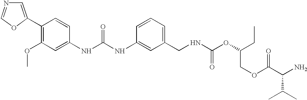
C1=C(C2=C(OC)C=C(NC(NC3=CC(CNC(OC(CC)COC(C(N)C(C)C)=O)=O)=CC=C3)=O)C=C2)OC=N1
